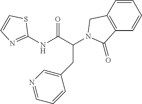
C1(NC(C(CC2=CN=CC=C2)N2CC3=C(C=CC=C3)C2=O)=O)=NC=CS1
